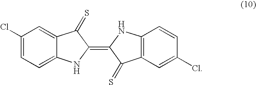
C1(Cl)=CC=C2C(=C1)C(=S)C(=C1C(=S)C3=C(N1)C=CC(Cl)=C3)N2
